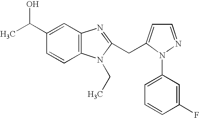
C1(C(C)O)=CC2=C(C=C1)N(CC)C(CC1=CC=NN1C1=CC=CC(F)=C1)=N2
